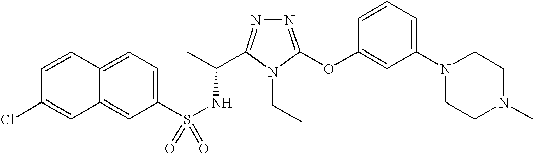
C12=CC=C(S(NC(C)C3=NN=C(OC4=CC(N5CCN(C)CC5)=CC=C4)N3CC)(=O)=O)C=C1C=C(Cl)C=C2
